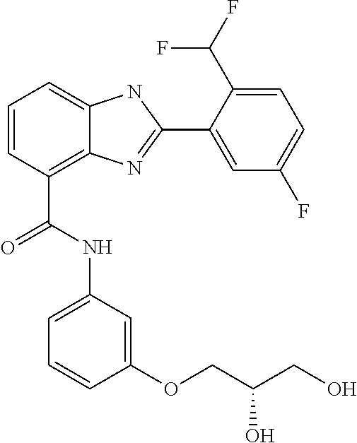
C1=CC(C(NC2=CC=CC(OCC(CO)O)=C2)=O)=C2C(=C1)NC(C1=CC(F)=CC=C1C(F)F)=N2
